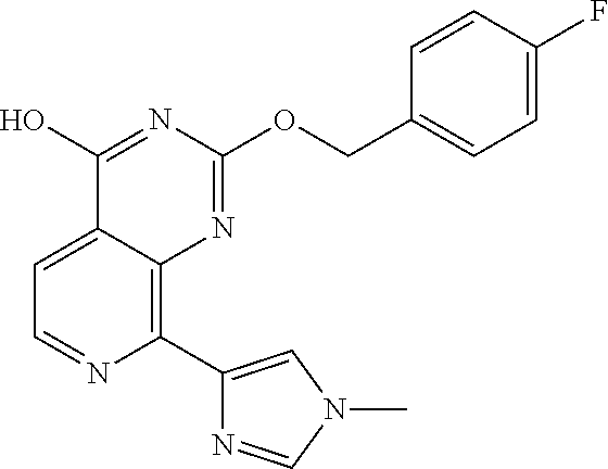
C1(C2=CN(C)C=N2)=C2C(=CC=N1)C(O)=NC(OCC1=CC=C(F)C=C1)=N2
